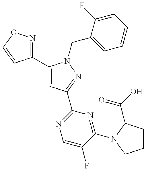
C1(C2=CC(C3=NC=C(F)C(N4C(C(O)=O)CCC4)=N3)=NN2CC2=CC=CC=C2F)=NOC=C1
